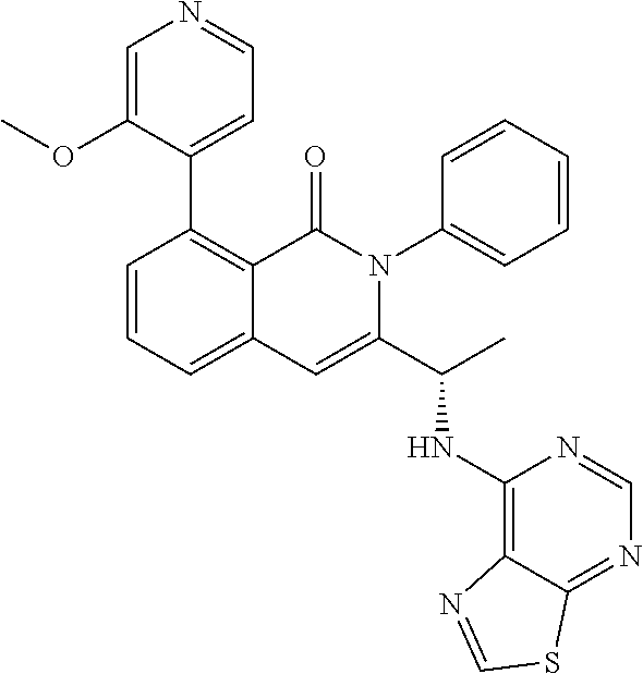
C1(C2=C3C(=CC=C2)C=C(C(NC2=C4C(=NC=N2)SC=N4)C)N(C2=CC=CC=C2)C3=O)=CC=NC=C1OC
